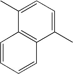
C1(C)=CC=C(C)C2=C1C=CC=C2
